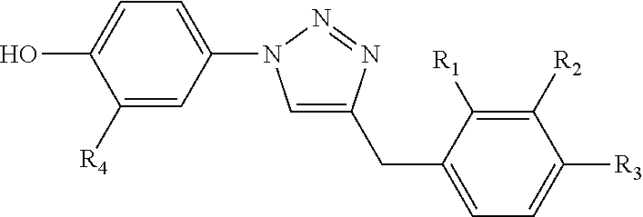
C1([R4])=CC(N2C=C(CC3=CC=C([R3])C([R2])=C3[R1])N=N2)=CC=C1O
